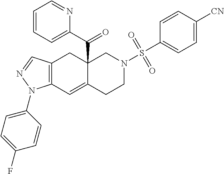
C12(C(C3=CC=CC=N3)=O)C(=CC3=C(C1)C=NN3C1=CC=C(F)C=C1)CCN(S(C1=CC=C([CN])C=C1)(=O)=O)C2
